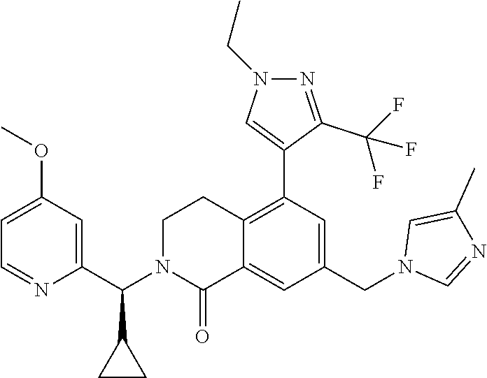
C1=C(OC)C=C(C(N2C(=O)C3=CC(CN4C=NC(C)=C4)=CC(C4=CN(CC)N=C4C(F)(F)F)=C3CC2)C2CC2)N=C1
